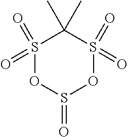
S1(=O)(=O)OS(=O)OS(=O)(=O)C1(C)C
